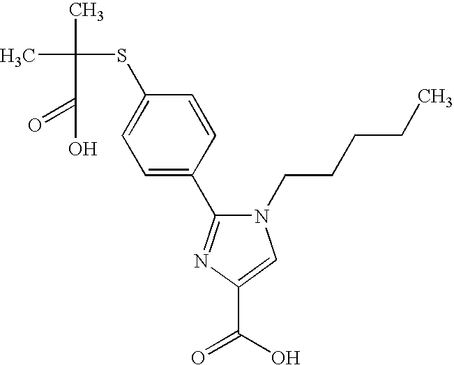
CC(C)(SC1=CC=C(C2=NC(C(O)=O)=CN2CCCCC)C=C1)C(=O)O
